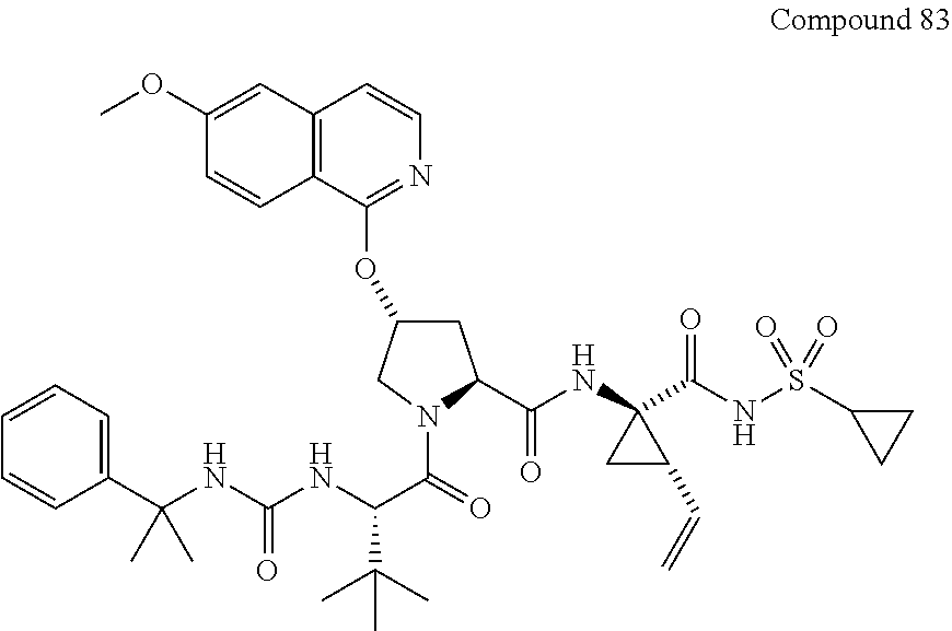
C12=C(C(OC3CC(C(NC4(C(NS(C5CC5)(=O)=O)=O)CC4C=C)=O)N(C(=O)C(NC(NC(C)(C)C4=CC=CC=C4)=O)C(C)(C)C)C3)=NC=C1)C=CC(OC)=C2
